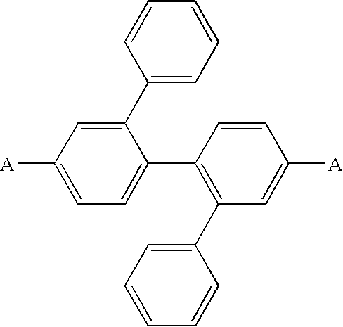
C1=C([A])C=C(C2=CC=CC=C2)C(C2=C(C3=CC=CC=C3)C=C([A])C=C2)=C1
